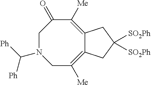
C12=C([Me])CN(C([Ph])[Ph])CC(=O)C([Me])=C1CC([SO2Ph])([SO2Ph])C2
